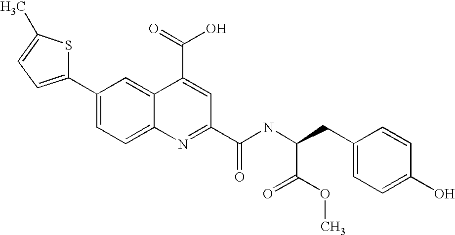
C1(C2=CC=C3C(=C2)C(C(=O)O)=CC(C(NC(CC2=CC=C(O)C=C2)C(=O)OC)=O)=N3)=CC=C(C)S1
